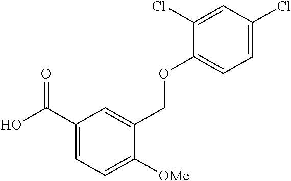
C1(C(O)=O)=CC=C([OMe])C(COC2=CC=C(Cl)C=C2Cl)=C1
